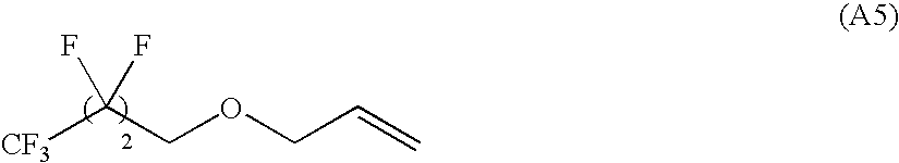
[CF3]C(COCC=C)(F)F
